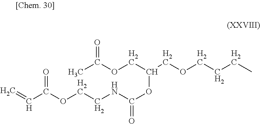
CC(OCC(COCCCC)OC(=O)NCCOC(C=C)=O)=O
